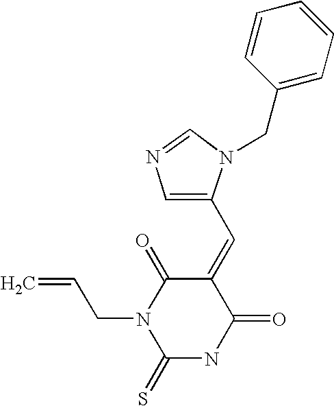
C1(=CC2=CN=CN2CC2=CC=CC=C2)C(=O)N(CC=C)C(=S)NC1=O
